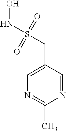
C1=C(CS(NO)(=O)=O)C=NC(C)=N1
